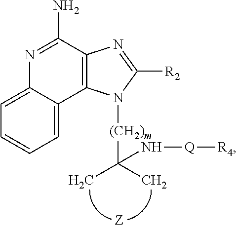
C1=C2C(=CC=C1)C1=C(C(N)=N2)N=C([R2])N1[(CH2)m]C(C)(C)N[Q][R4]
